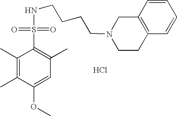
Cl.N(CCCCN1CCC2=C(C1)C=CC=C2)S(C1=C(C)C=C(OC)C(C)=C1C)(=O)=O
